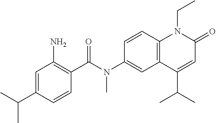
N(C1=CC2=C(C=C1)N(CC)C(=O)C=C2C(C)C)(C(C1=C(N)C=C(C(C)C)C=C1)=O)C
